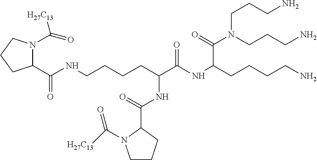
N1(C([H27C13])=O)C(C(NCCCCC(C(NC(CCCCN)C(N(CCCN)CCCN)=O)=O)NC(C2CCCN2C([H27C13])=O)=O)=O)CCC1
